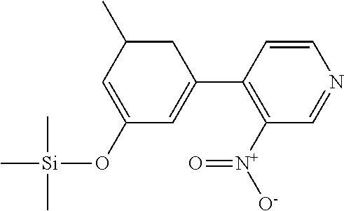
C1(O[Si](C)(C)C)=CC(C)CC(C2=C([N+]([O-])=O)C=NC=C2)=C1
